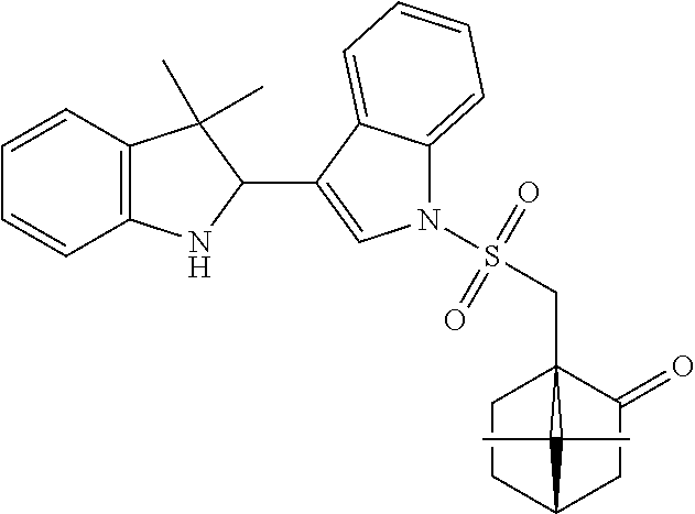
C1=CC2=C(C=C1)NC(C1=CN(S(=O)(=O)CC34CCC(CC3=O)C4(C)C)C3=CC=CC=C13)C2(C)C
